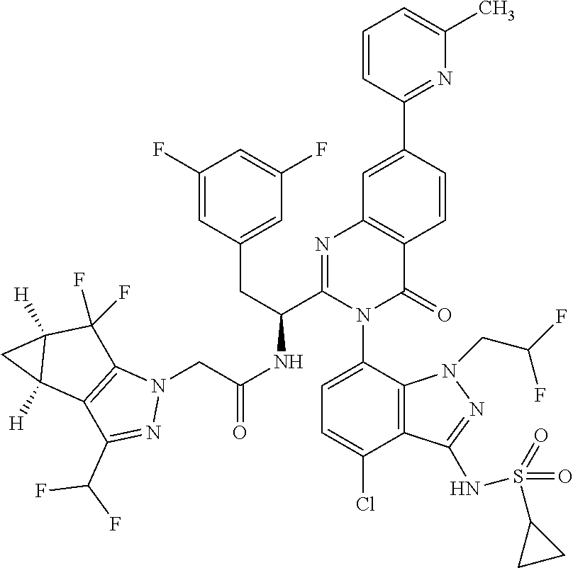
C1=CC(C2=CC3=C(C=C2)C(=O)N(C2=CC=C(Cl)C4=C2N(CC(F)F)N=C4NS(=O)(=O)C2CC2)C(C(CC2=CC(F)=CC(F)=C2)NC(=O)CN2C4=C(C(C(F)F)=N2)C2([H])C([H])(C4(F)F)C2)=N3)=NC(C)=C1
